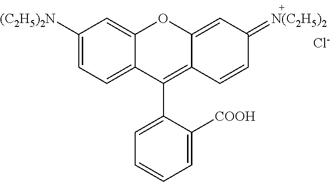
C1([(C2H5)2N])=CC=C2C(=C1)OC1=CC(=[N(C2H5)2])C=CC1=C2C1=CC=CC=C1[COOH].[Cl-]
